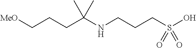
C(CCC(NCCCS(O)(=O)=O)(C)C)[MeO]
